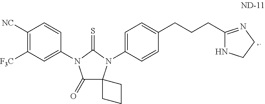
C1([NC])=C([F3C])C=C(N2C(=O)C3(N(C4=CC=C(CCCC5=NCCN5)C=C4)C2=S)CCC3)C=C1
